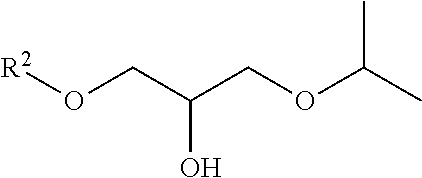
[R2]OCC(COC(C)C)O
